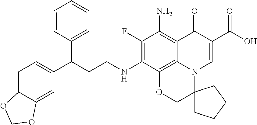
C1(F)=C(NCCC(C2=CC=C3C(=C2)OCO3)C2=CC=CC=C2)C2=C3C(=C1N)C(=O)C(C(=O)O)=CN3C1(CO2)CCCC1
